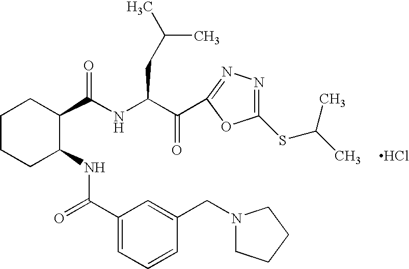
C1(C(=O)NC2CCCCC2C(NC(C(=O)C2=NN=C(SC(C)C)O2)CC(C)C)=O)=CC=CC(CN2CCCC2)=C1.Cl
